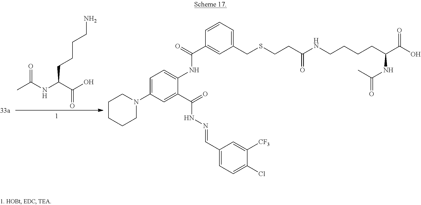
C1=C(N2CCCCC2)C=C(C(=O)NN=CC2=CC=C(Cl)C([CF3])=C2)C(NC(C2=CC(CSCCC(=O)NCCCCC(NC(C)=O)C(=O)O)=CC=C2)=O)=C1.O=C(C)NC(CCCCN)C(=O)O
